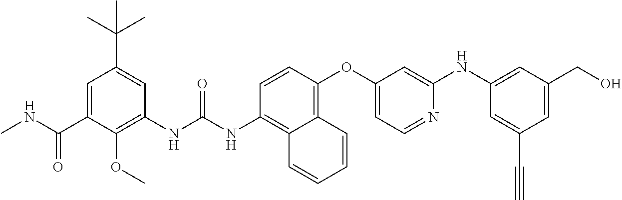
C1=C(C(NC)=O)C(OC)=C(NC(NC2=C3C(=C(OC4=CC=NC(NC5=CC(CO)=CC(C#C)=C5)=C4)C=C2)C=CC=C3)=O)C=C1C(C)(C)C
